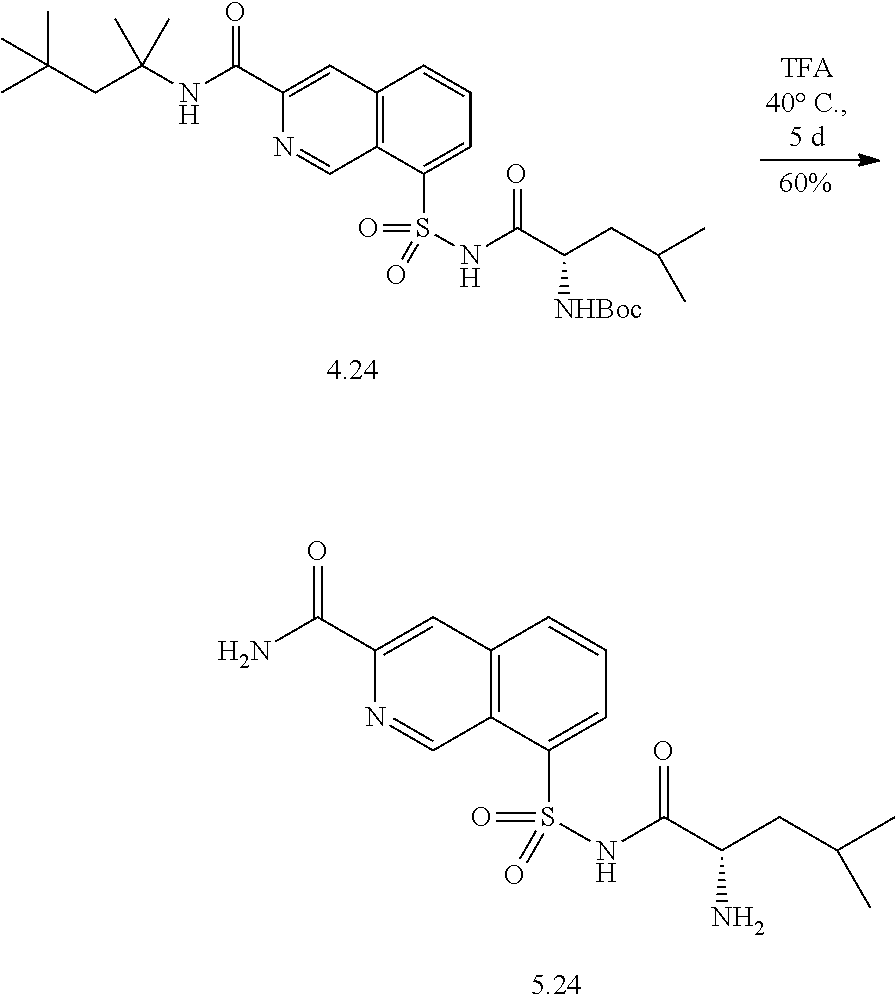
C12=C(C(S(=O)(=O)NC(C(CC(C)C)[NHBoc])=O)=CC=C1)C=NC(C(NC(CC(C)(C)C)(C)C)=O)=C2.C12=C(C(S(=O)(=O)NC(C(CC(C)C)N)=O)=CC=C1)C=NC(C(N)=O)=C2
